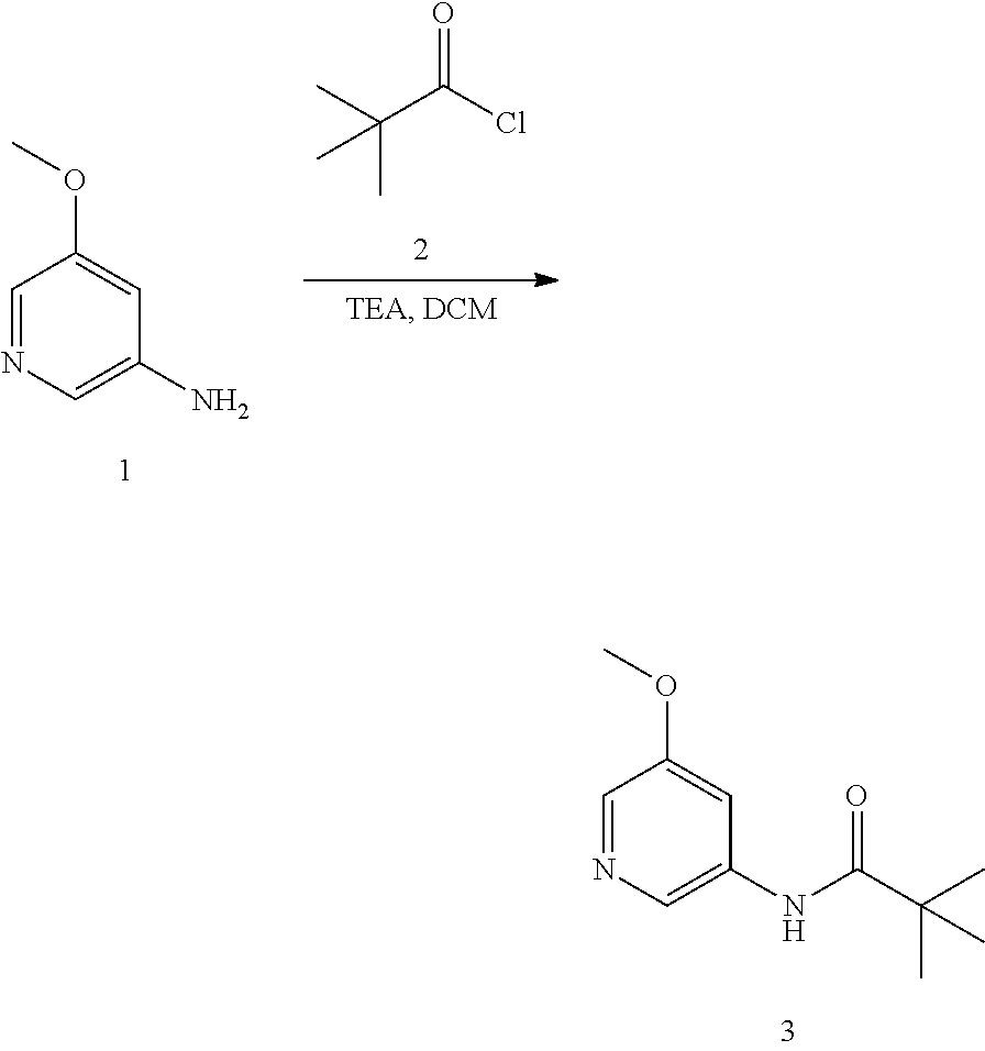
COC1=CC(N)=CN=C1.CC(C)(C(=O)Cl)C.COC1=CC(NC(C(C)(C)C)=O)=CN=C1
